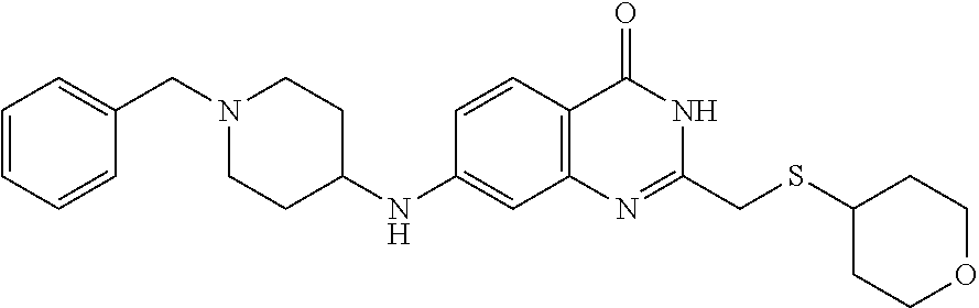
C1=CC=CC(CN2CCC(NC3=CC4=C(C=C3)C(=O)NC(CSC3CCOCC3)=N4)CC2)=C1
